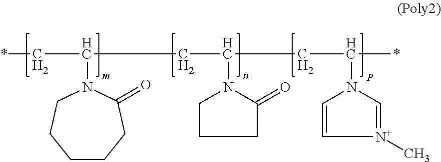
C1CCC(=O)N(C(CC(CC(*)N2C=[N+](C)C=C2)N2C(=O)CCC2)C*)CC1
